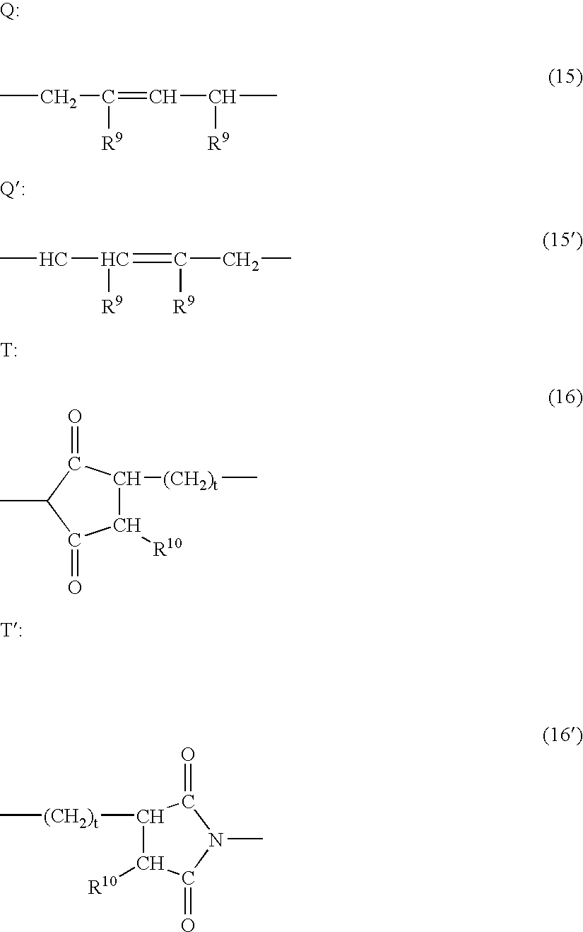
CCC([R9])=CC([R9])C.CCC([R9])=C(CC)[R9].[T].C1([R10])C([(CH2)t]C)C(=O)C(C)C1=O.C1([(CH2)t]C)C([R10])C(=O)N(C)C1=O
